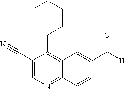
C1(C#N)=CN=C2C(=C1CCCCC)C=C(C([H])=O)C=C2
